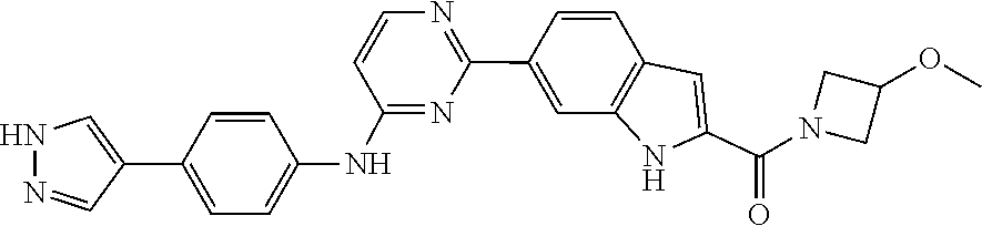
C1(NC2=CC=C(C3=CNN=C3)C=C2)=NC(C2=CC3=C(C=C2)C=C(C(=O)N2CC(OC)C2)N3)=NC=C1
